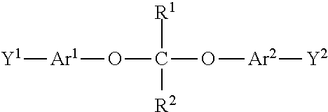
[Y1][Ar1]OC([R1])([R2])O[Ar2][Y2]
